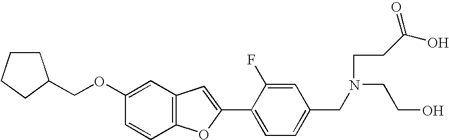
C1=C(F)C(C2=CC3=C(O2)C=CC(OCC2CCCC2)=C3)=CC=C1CN(CCC(O)=O)CCO
